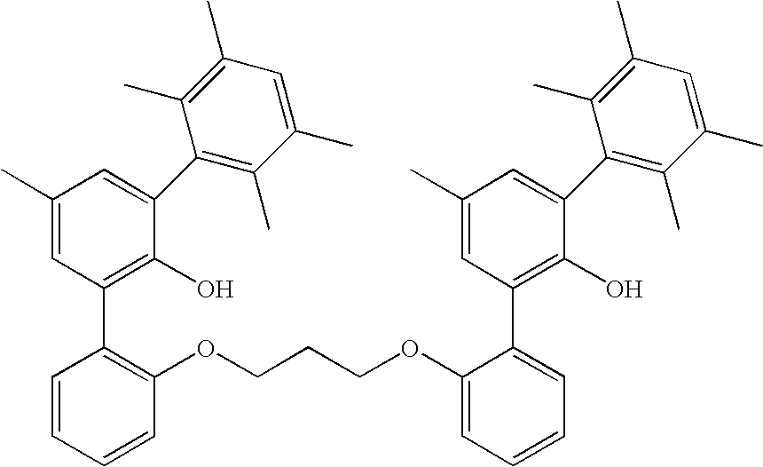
C1(C)=CC(C2=C(OCCCOC3=CC=CC=C3C3=C(O)C(C4=C(C)C(C)=CC(C)=C4C)=CC(C)=C3)C=CC=C2)=C(O)C(C2=C(C)C(C)=CC(C)=C2C)=C1
